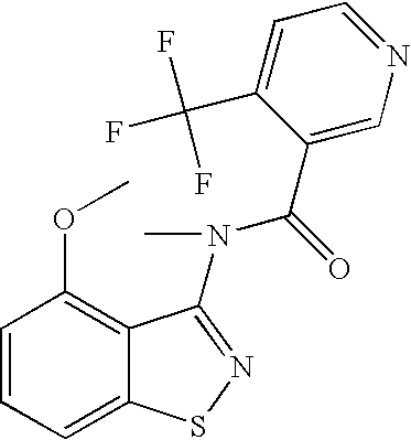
C1=CC=C2C(=C1OC)C(N(C(=O)C1=CN=CC=C1C(F)(F)F)C)=NS2
